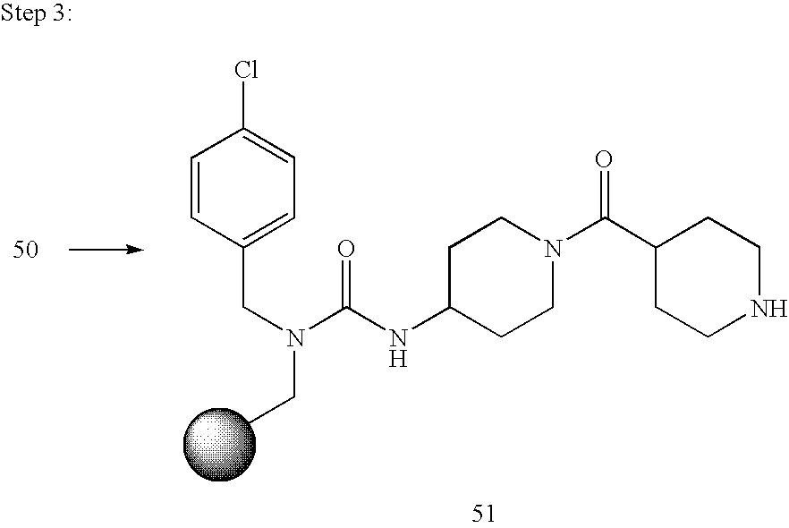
CCN(C(NC1CCN(C(C2CCNCC2)=O)CC1)=O)CC1=CC=C(Cl)C=C1
